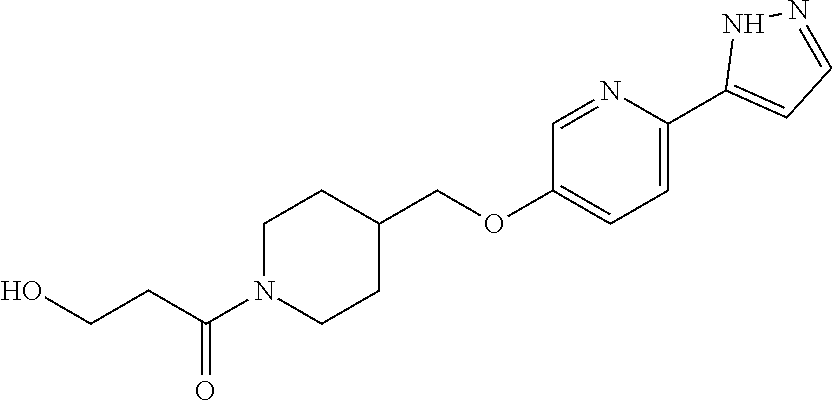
C1N(C(CCO)=O)CCC(COC2=CC=C(C3=CC=NN3)N=C2)C1
